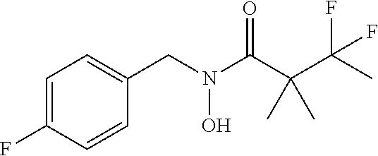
C1=C(F)C=CC(CN(C(C(C(C)(F)F)(C)C)=O)O)=C1
